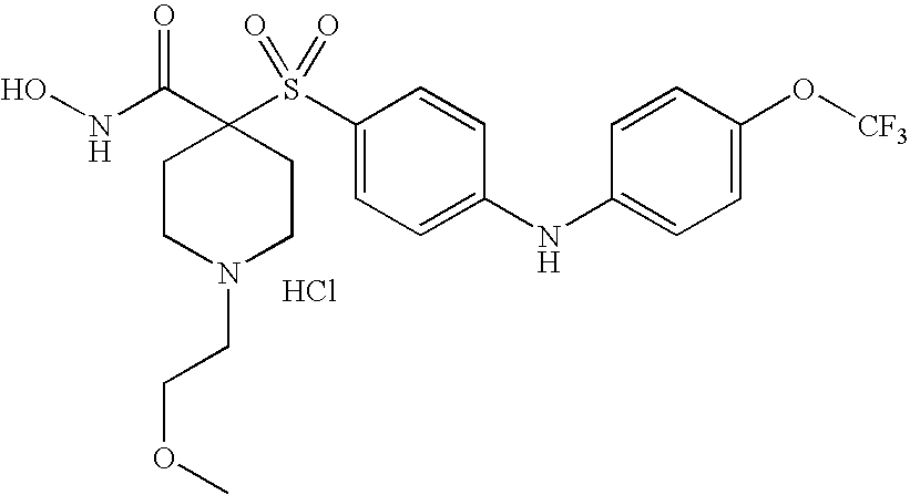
N(C(C1(S(C2=CC=C(NC3=CC=C(O[CF3])C=C3)C=C2)(=O)=O)CCN(CCOC)CC1)=O)O.Cl
